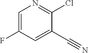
C1=C(F)C=C(C#N)C(Cl)=N1
